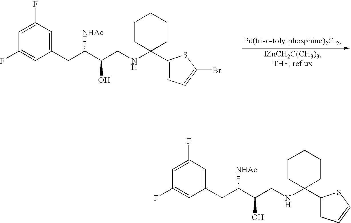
C1CC(NCC(C(CC2=CC(F)=CC(F)=C2)[NHAc])O)(C2=CC=C(Br)S2)CCC1.C1CC(NCC(C(CC2=CC(F)=CC(F)=C2)[NHAc])O)(C2=CC=CS2)CCC1
